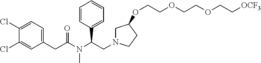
C1(CC(N(C(CN2CC(OCCOCCOCC[OCF3])CC2)C2=CC=CC=C2)C)=O)=CC=C(Cl)C(Cl)=C1
